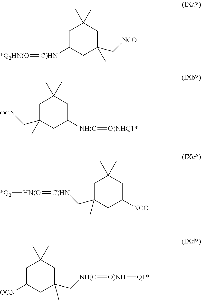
C1C([C)HN]=[*Q2HN(O])CC(C)(C[NCO])CC1(C)C.C1C([NH(C]=[O)NHQ1*])CC(C)(C[OCN])CC1(C)C.C1C(C[C)HN]=[HN(O][*Q2])(C)CC([NCO])CC1(C)C.C1C([OCN])CC(C)(C[NH(C]=[O)NH][Q1*])CC1(C)C
